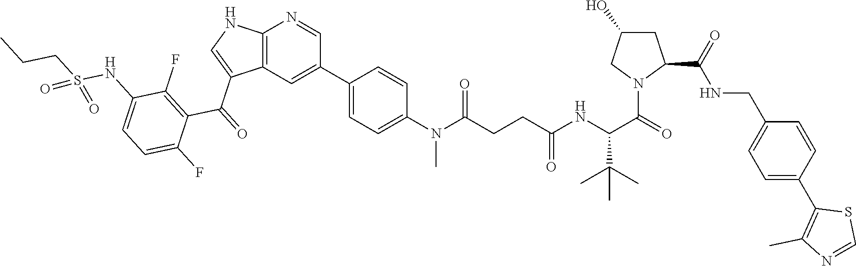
C12=C(C=C(C3=CC=C(N(C(CCC(NC(C(C)(C)C)C(=O)N4C(C(=O)NCC5=CC=C(C6=C(C)N=CS6)C=C5)CC(O)C4)=O)=O)C)C=C3)C=N1)C(C(=O)C1=C(F)C(NS(CCC)(=O)=O)=CC=C1F)=CN2
